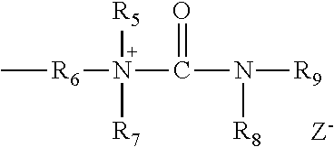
C[R6]N(C(N([R9])[R8])=O)([R5])[R7]
